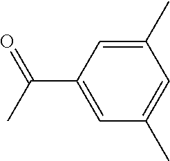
C1=C(C(C)=O)C=C(C)C=C1C
